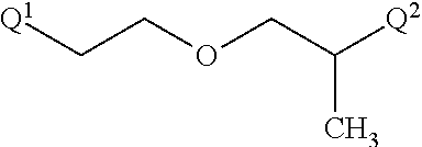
[Q1]CCOCC([Q2])C
